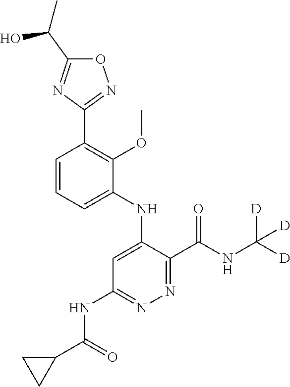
C1=CC=C(NC2=CC(NC(C3CC3)=O)=NN=C2C(NC([D])([D])[D])=O)C(OC)=C1C1=NOC(C(C)O)=N1
